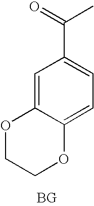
O1CCOC2=CC=C(C(C)=O)C=C12
